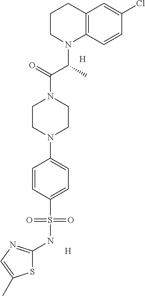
C12=C(C=CC(Cl)=C1)N(C(C)C(=O)N1CCN(C3=CC=C(S(NC4=NC=C(C)S4)(=O)=O)C=C3)CC1)CCC2.[H].[H]
